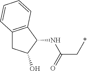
C1(NC(=O)C*)C2=C(CC1O)C=CC=C2
